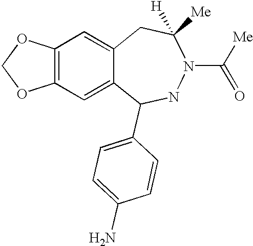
C12=C(C=C3C(=C1)CC([H])([Me])N(C([Me])=O)NC3C1=CC=C(N)C=C1)OCO2
